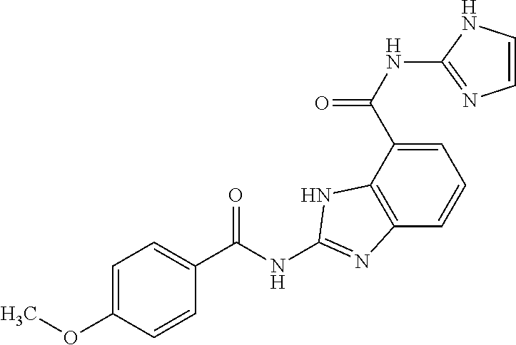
C1=C(C(NC2=NC=CN2)=O)C2=C(C=C1)N=C(NC(C1=CC=C(OC)C=C1)=O)N2
